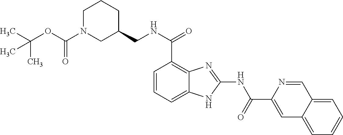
C(NC(C1=C2C(=CC=C1)NC(NC(C1=CC3=CC=CC=C3C=N1)=O)=N2)=O)C1CN(C(OC(C)(C)C)=O)CCC1
